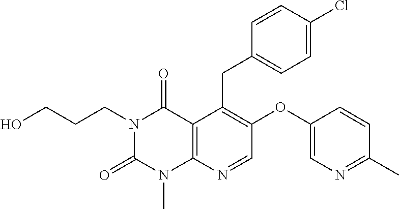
C1=CC(Cl)=CC=C1CC1=C(OC2=CN=C(C)C=C2)C=NC2=C1C(=O)N(CCCO)C(=O)N2C
